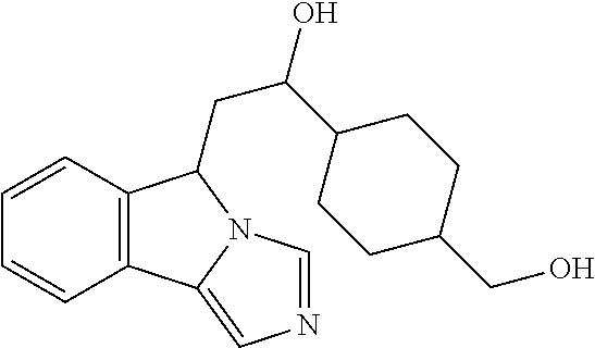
C12=C(C=CC=C1)C(CC(C1CCC(CO)CC1)O)N1C2=CN=C1
